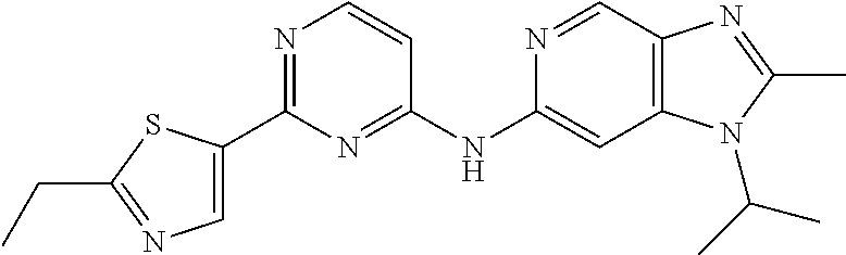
C1(C2=CN=C(CC)S2)=NC=CC(NC2=CC3=C(C=N2)N=C(C)N3C(C)C)=N1
